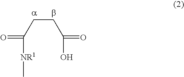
C(CC([NR1]C)=O)C(O)=O
